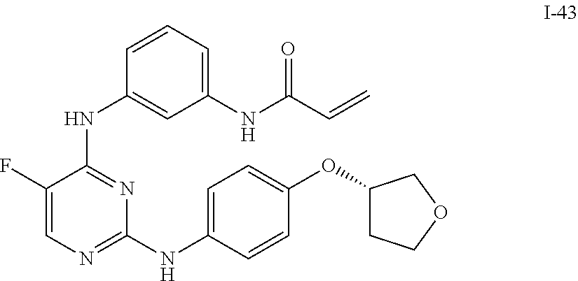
C1(NC(C=C)=O)=CC=CC(NC2=NC(NC3=CC=C(OC4CCOC4)C=C3)=NC=C2F)=C1
